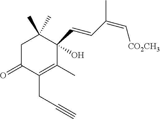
C1C(=O)C(CC#C)=C(C)C(C=CC(=C[CO2CH3])C)(O)C1(C)C
